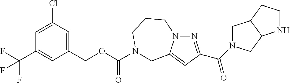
N1=C(C(=O)N2CC3C(C2)NCC3)C=C2N1CCCN(C(OCC1=CC(Cl)=CC(C(F)(F)F)=C1)=O)C2
